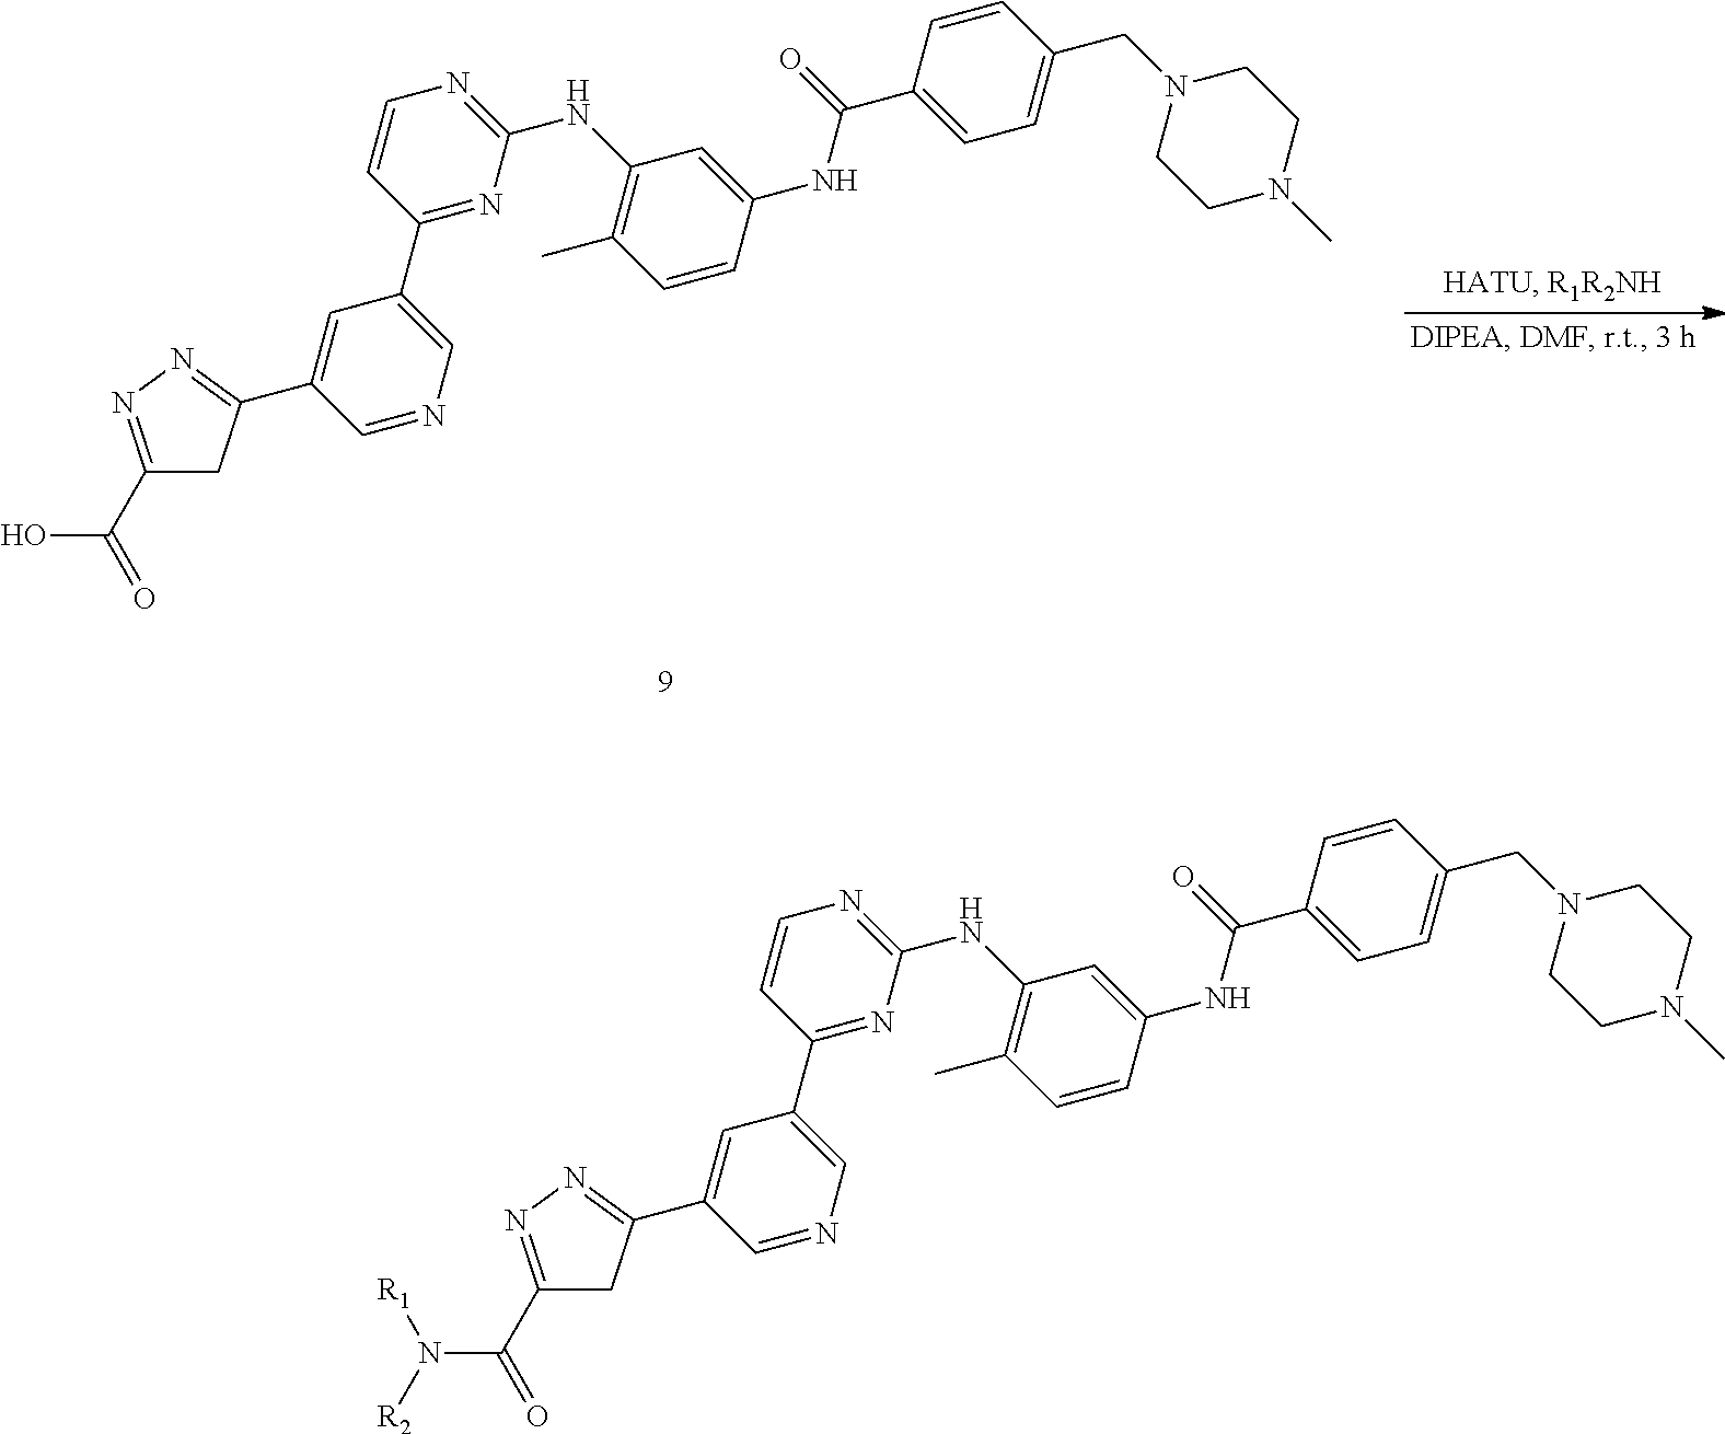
C1=C(C2=NN=C(C(N([R1])[R2])=O)C2)C=NC=C1C1=NC(NC2=C(C)C=CC(NC(C3=CC=C(CN4CCN(C)CC4)C=C3)=O)=C2)=NC=C1.C1=C(C2=NN=C(C(O)=O)C2)C=NC=C1C1=NC(NC2=C(C)C=CC(NC(C3=CC=C(CN4CCN(C)CC4)C=C3)=O)=C2)=NC=C1
